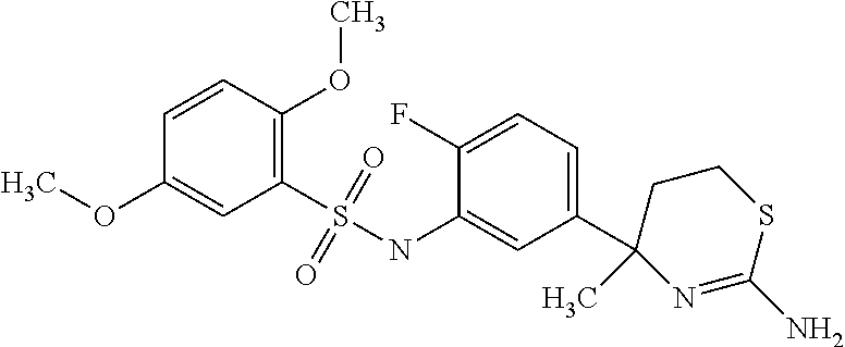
C1(S(NC2=CC(C3(C)N=C(N)SCC3)=CC=C2F)(=O)=O)=C(OC)C=CC(OC)=C1
